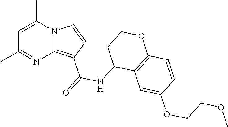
C1(C)=NC2=C(C(=O)NC3C4=C(OCC3)C=CC(OCCOC)=C4)C=CN2C(C)=C1
